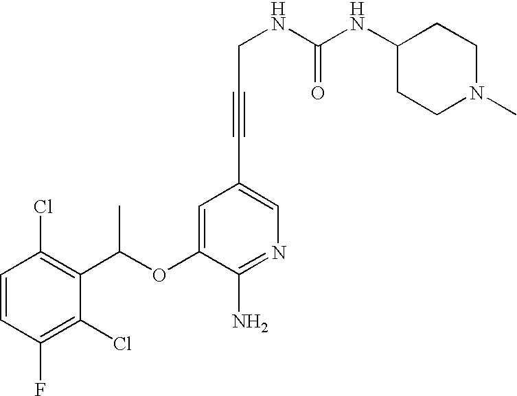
C1=CC(Cl)=C(C(OC2=CC(C#CCNC(=O)NC3CCN(C)CC3)=CN=C2N)C)C(Cl)=C1F
